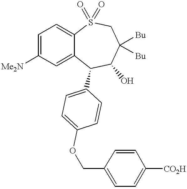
C1=C([Me2N])C=C2C(=C1)S(=O)(=O)CC([Bu])([Bu])C(O)C2C1=CC=C(OCC2=CC=C([CO2H])C=C2)C=C1
